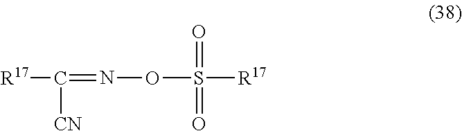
[R17]C(=NOS([R17])(=O)=O)[CN]
